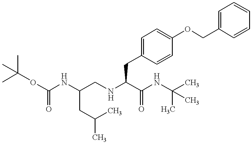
N(C(C(NC(C)(C)C)=O)CC1=CC=C(OCC2=CC=CC=C2)C=C1)CC(CC(C)C)NC(OC(C)(C)C)=O
